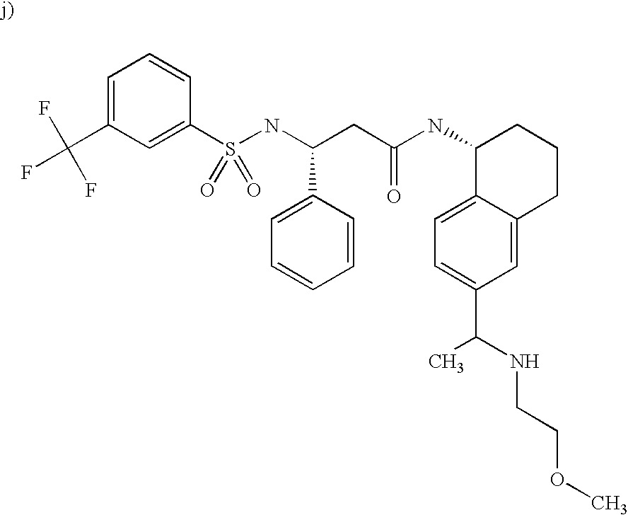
C1(C(F)(F)F)=CC=CC(S(NC(CC(NC2C3=CC=C(C(NCCOC)C)C=C3CCC2)=O)C2=CC=CC=C2)(=O)=O)=C1
